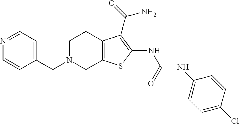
C1=NC=CC(CN2CC3=C(CC2)C(C(=O)N)=C(NC(NC2=CC=C(Cl)C=C2)=O)S3)=C1
